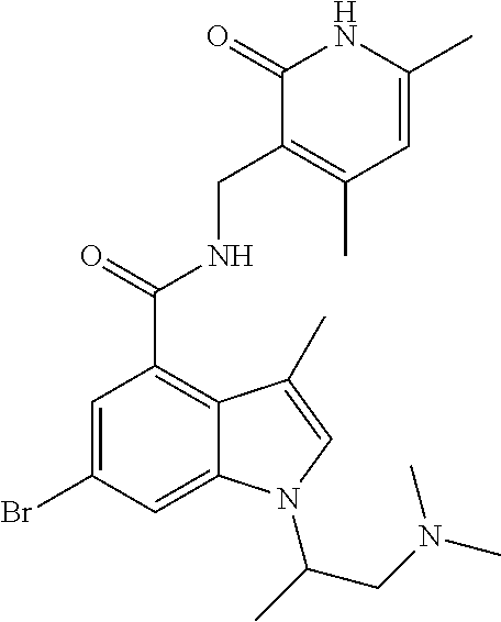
BrC1=CC(C(NCC2=C(C)C=C(C)NC2=O)=O)=C2C(=C1)N(C(C)CN(C)C)C=C2C
